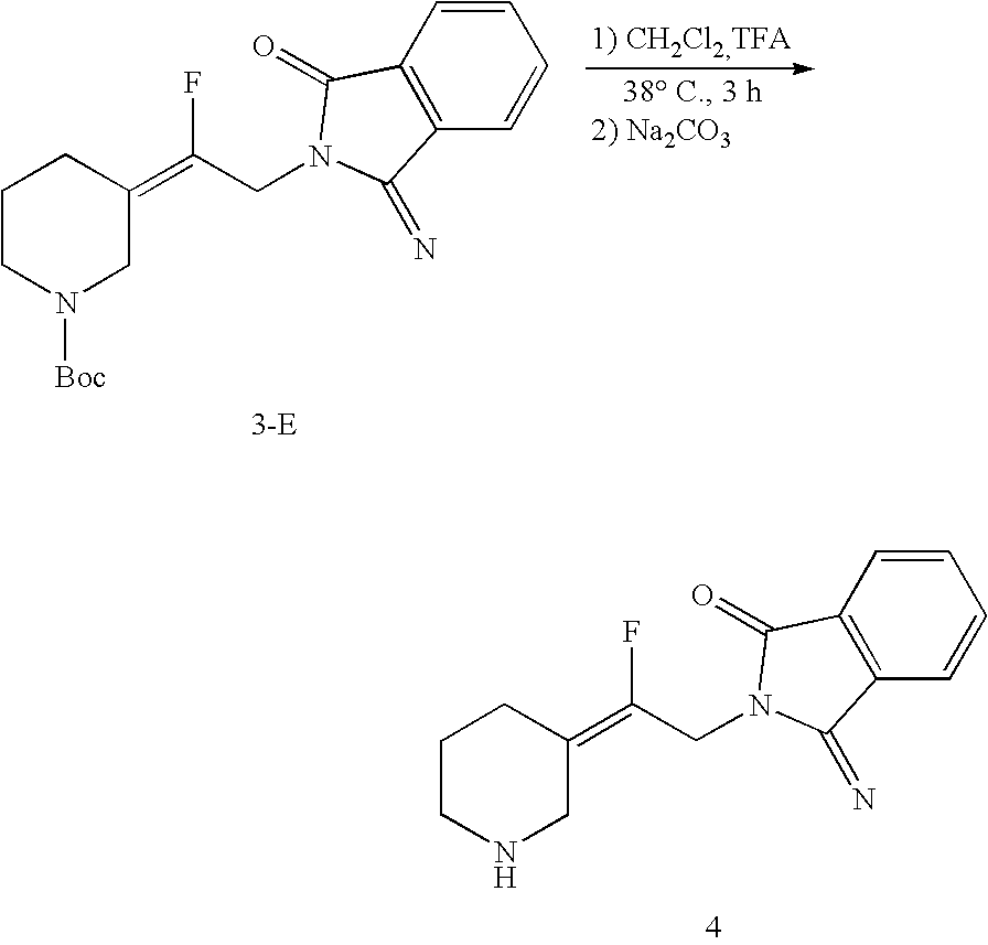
C1CN([Boc])CC(=C(CN2C(=O)C3=C(C=CC=C3)C2=N)F)C1.C1CNCC(=C(CN2C(=O)C3=C(C=CC=C3)C2=N)F)C1
